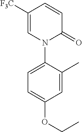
C1=CC([F3C])=CN(C2=CC=C(OCC)C=C2C)C1=O
